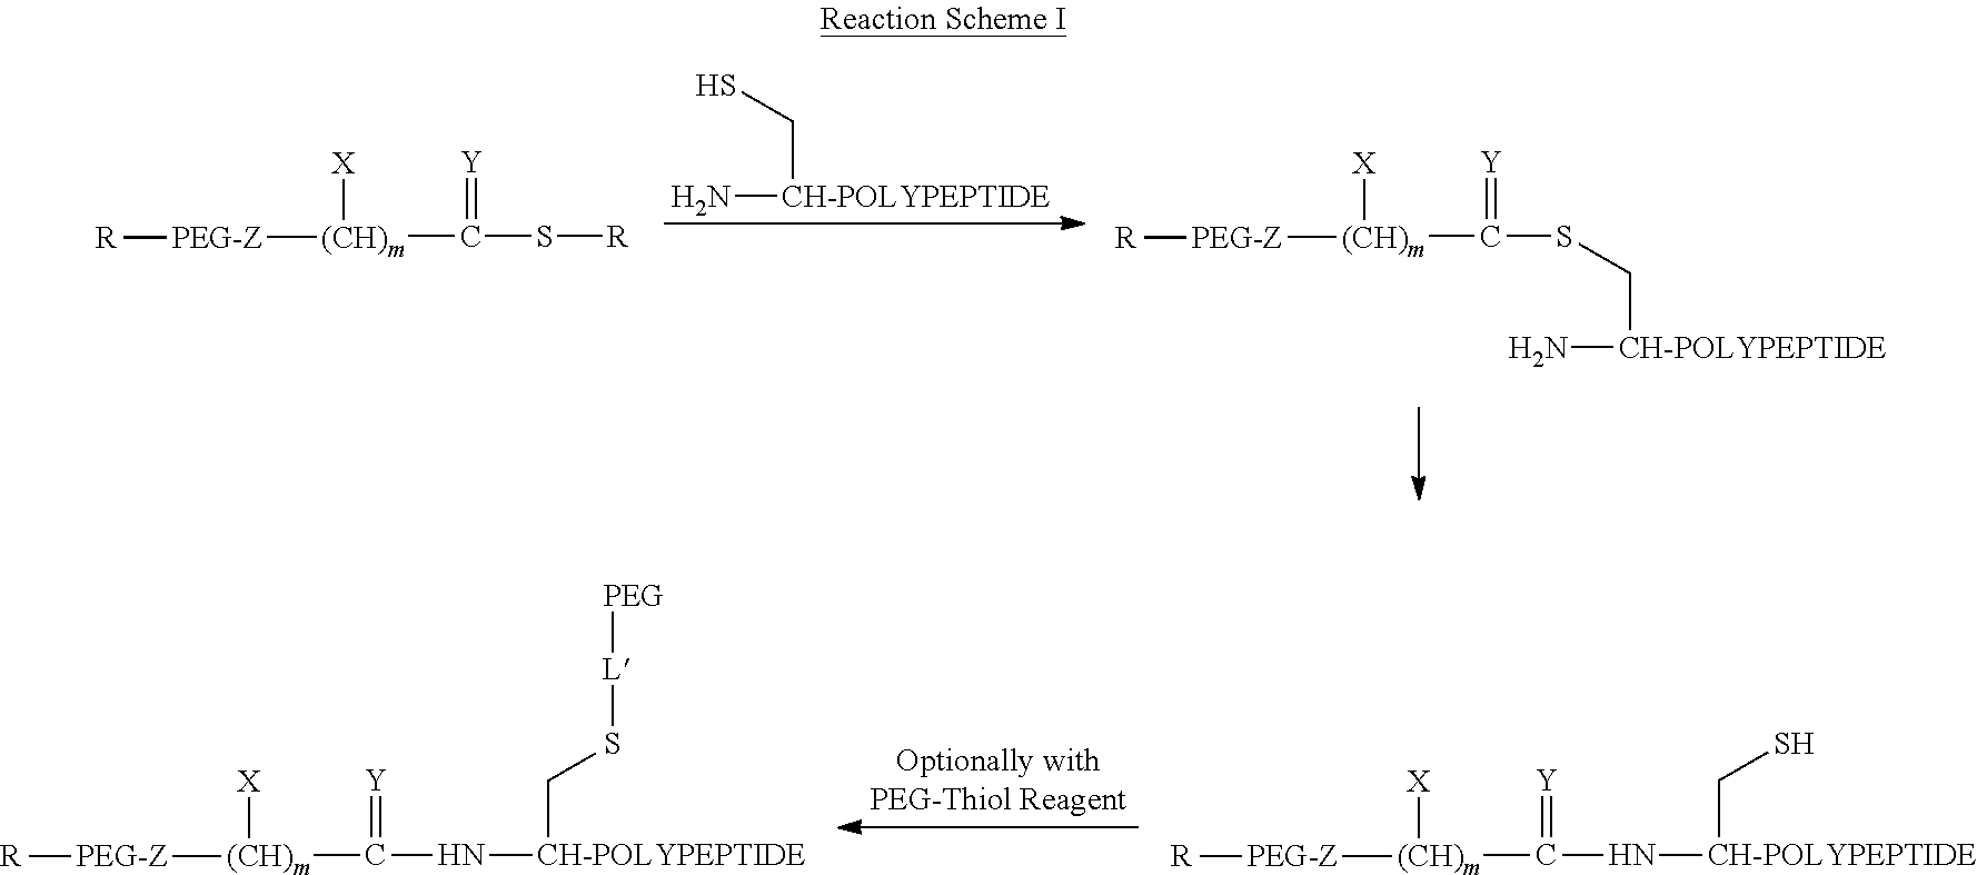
S([R])C(=[Y])[(CH)m]([PEG-Z][R])[X].N[CH-POLYPEPTIDE]CS.S(C[CH-POLYPEPTIDE]N)C(=[Y])[(CH)m]([PEG-Z][R])[X].N(C(=[Y])[(CH)m]([PEG-Z][R])[X])[CH-POLYPEPTIDE]CS[L][PEG].N(C(=[Y])[(CH)m]([PEG-Z][R])[X])[CH-POLYPEPTIDE]CS
